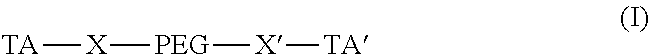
[TA][X][PEG][X][TA]
